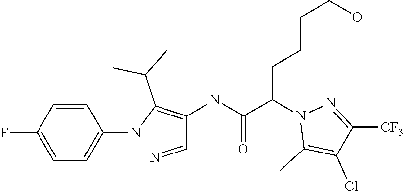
C1=C(F)C=CC(NC(=C(C=N)NC(C(N2C(C)=C(Cl)C([CF3])=N2)CCCCO)=O)C(C)C)=C1
